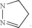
N1N=CCC1
